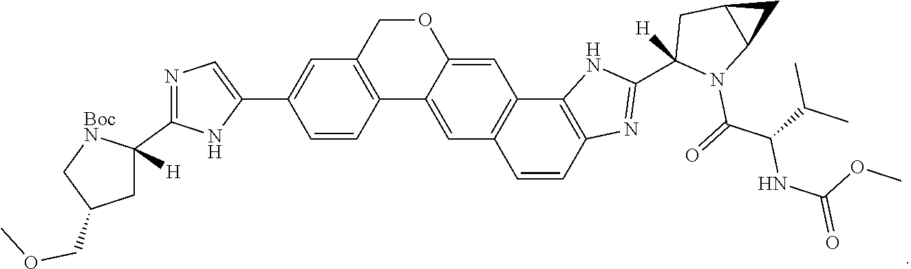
O1CC2=C(C3=CC4=C(C=C13)C1=C(C=C4)N=C(C3([H])N(C(=O)C(C(C)C)NC(OC)=O)C4C(C3)C4)N1)C=CC(C1=CN=C(C3([H])[BocN]CC(COC)C3)N1)=C2
